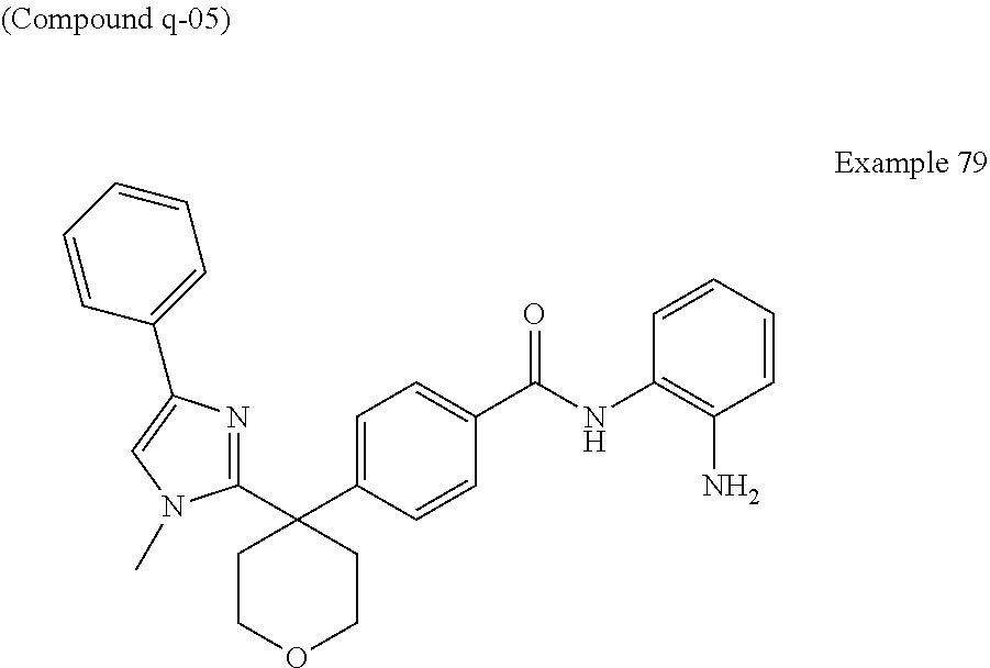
C1COCCC1(C1=CC=C(C(=O)NC2=C(N)C=CC=C2)C=C1)C1=NC(C2=CC=CC=C2)=CN1C
